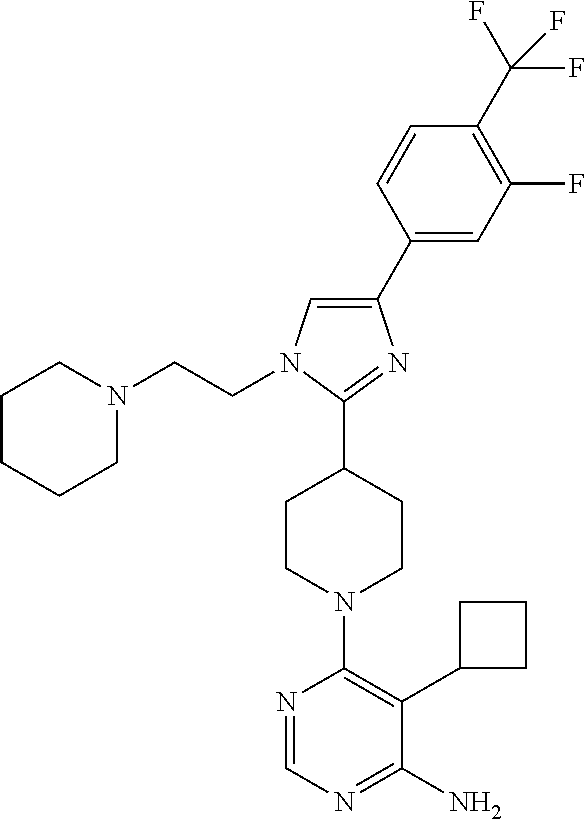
N1=CN=C(N)C(C2CCC2)=C1N1CCC(C2=NC(C3=CC(F)=C(C(F)(F)F)C=C3)=CN2CCN2CCCCC2)CC1
